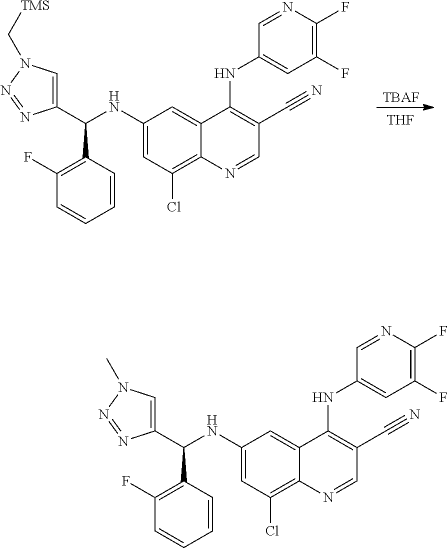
C1(C(NC2=CC(Cl)=C3C(=C2)C(NC2=CC(F)=C(F)N=C2)=C(C#N)C=N3)C2=C(F)C=CC=C2)=CN(C)N=N1.[TBAF].C1(C(NC2=CC(Cl)=C3C(=C2)C(NC2=CC(F)=C(F)N=C2)=C(C#N)C=N3)C2=C(F)C=CC=C2)=CN(C[TMS])N=N1.[THF]
